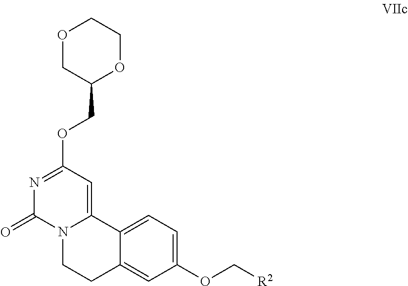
C1(OC[R2])=CC=C2C(=C1)CCN1C2=CC(OCC2OCCOC2)=NC1=O
